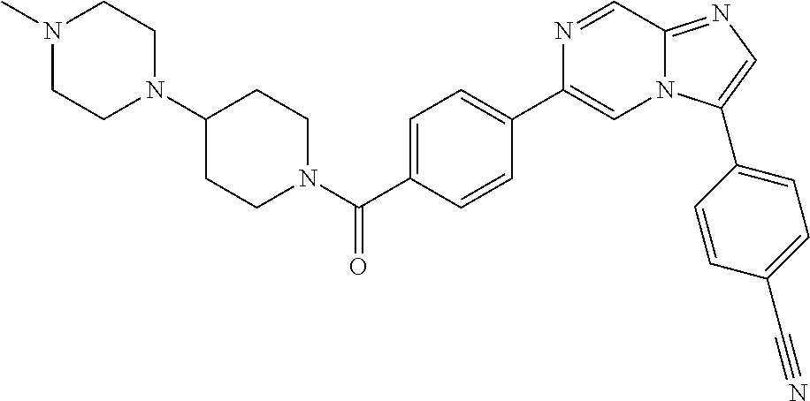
C1(N2CCN(C)CC2)CCN(C(C2=CC=C(C3=CN4C(=NC=C4C4=CC=C(C#N)C=C4)C=N3)C=C2)=O)CC1
